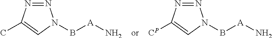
N1=NC(C)=CN1B[A]N.N1=NC([CP])=CN1B[A]N
